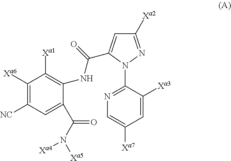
C1([Xa7])=CN=C(N2N=C([Xa2])C=C2C(=O)NC2=C([Xa1])C([Xa6])=C([NC])C=C2C(N([Xa5])[Xa4])=O)C([Xa3])=C1
